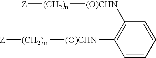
C1([(O)CHN][(CH2)n][Z])=C([(O)CHN][(CH2)m][Z])C=CC=C1
